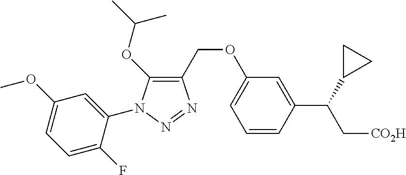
C1(COC2=CC=CC(C(C3CC3)C[CO2H])=C2)=C(OC(C)C)N(C2=CC(OC)=CC=C2F)N=N1
